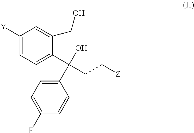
C1([Y])=CC=C(C(O)(CC[Z])C2=CC=C(F)C=C2)C(CO)=C1
